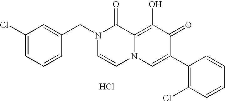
C1=C(CN2C=CN3C(=C(O)C(=O)C(C4=C(Cl)C=CC=C4)=C3)C2=O)C=CC=C1Cl.Cl
